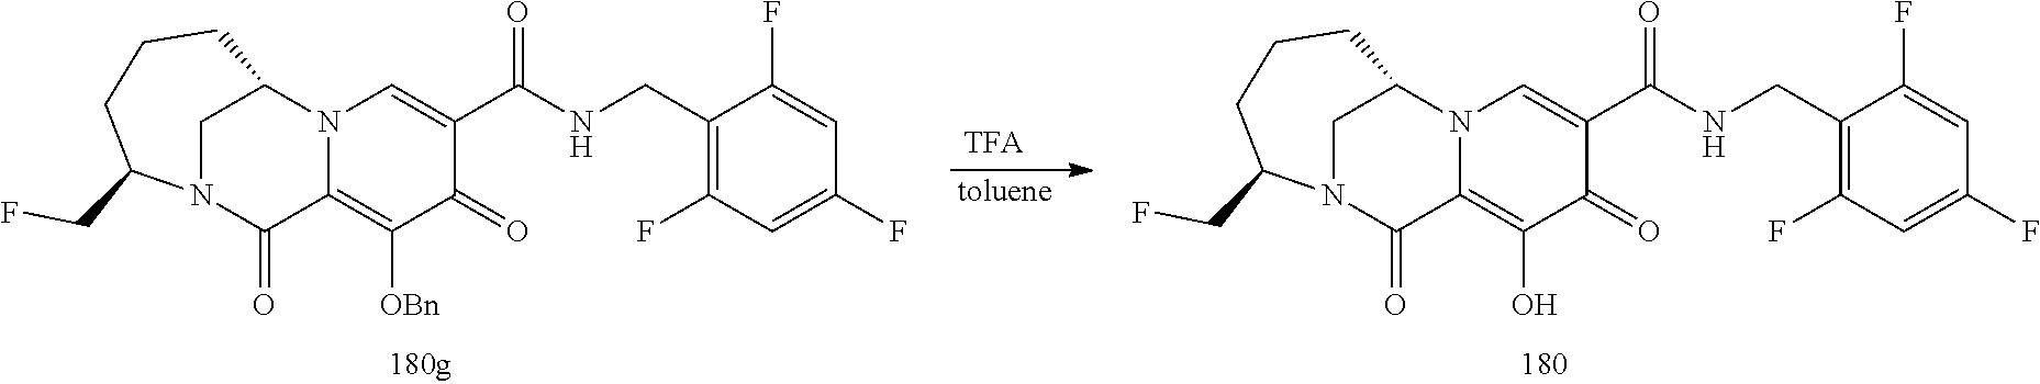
C1(CNC(C2=CN3C(=C([OBn])C2=O)C(=O)N2CC3CCCC2CF)=O)=C(F)C=C(F)C=C1F.[TFA].[toluene].C1(CNC(C2=CN3C(=C(O)C2=O)C(=O)N2CC3CCCC2CF)=O)=C(F)C=C(F)C=C1F
